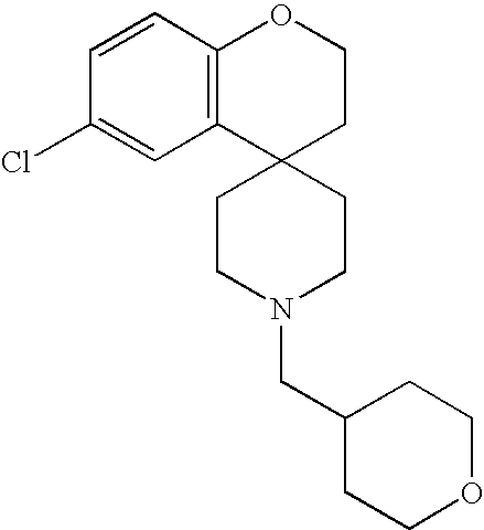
C1=CC2=C(C=C1Cl)C1(CCO2)CCN(CC2CCOCC2)CC1
